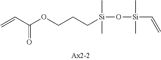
C=CC(OCCC[Si](C)(C)O[Si](C)(C)C=C)=O
